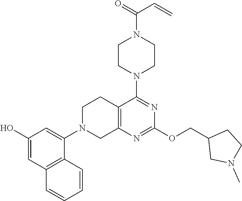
C1(O)=CC2=C(C(N3CC4=C(CC3)C(N3CCN(C(=O)C=C)CC3)=NC(OCC3CN(C)CC3)=N4)=C1)C=CC=C2
